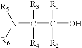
C(C(O)([R1])[R2])(N([R5])[R6])([R3])[R4]
